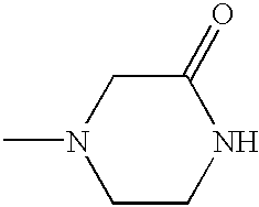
C1CNC(=O)CN1C
